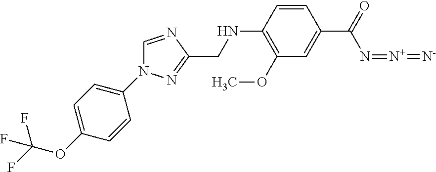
C1=C(OC(F)(F)F)C=CC(N2C=NC(CNC3=C(OC)C=C(C(=O)N=[N+]=[N-])C=C3)=N2)=C1
